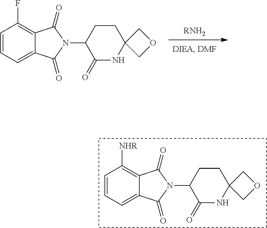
C1=CC=C2C(=C1[NHR])C(=O)N(C1C(=O)NC3(CC1)COC3)C2=O.[RNH2].C1=CC=C2C(=C1F)C(=O)N(C1C(=O)NC3(CC1)COC3)C2=O
